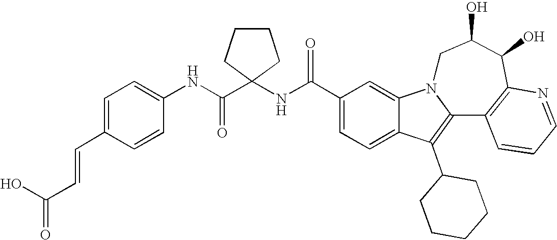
C1(C(NC2(C(NC3=CC=C(C=CC(=O)O)C=C3)=O)CCCC2)=O)=CC=C2C(=C1)N1C(=C2C2CCCCC2)C2=C(C(O)C(O)C1)N=CC=C2
